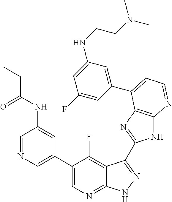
C1=NC=C(C2=CN=C3C(=C2F)C(C2=NC4=C(N2)N=CC=C4C2=CC(NCCN(C)C)=CC(F)=C2)=NN3)C=C1NC(CC)=O
